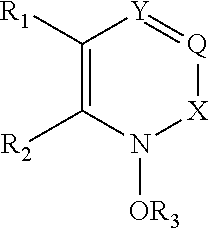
C1([R1])=C([R2])N([OR3])[X][Q]=[Y]1
